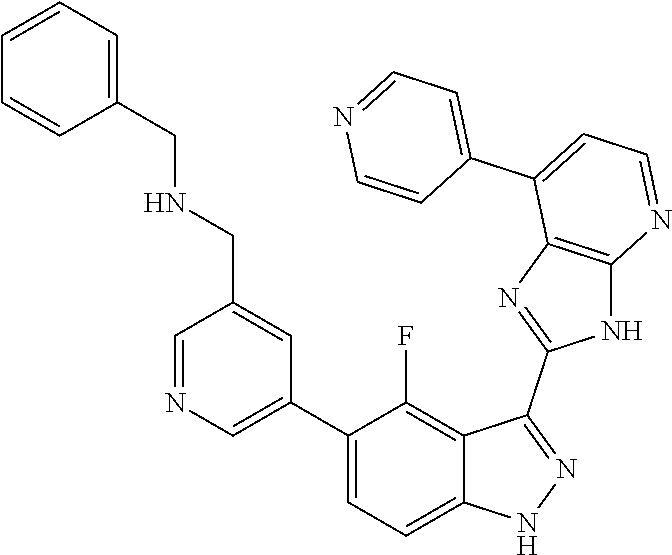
C1=NC=C(C2=CC=C3C(=C2F)C(C2=NC4=C(N2)N=CC=C4C2=CC=NC=C2)=NN3)C=C1CNCC1=CC=CC=C1
